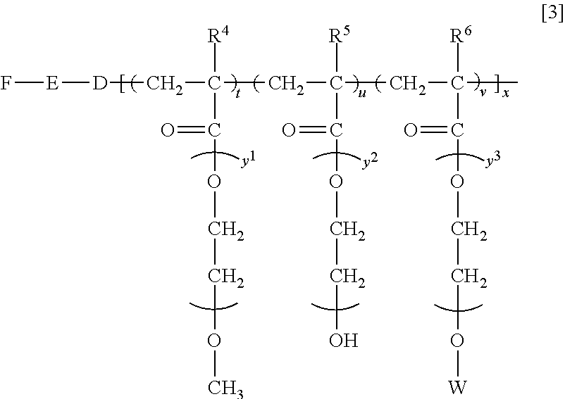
F[E][D]CC(CC(CC(C)(C(OCCO[W])=O)[R6])(C(OCCO)=O)[R5])([R4])C(OCCOC)=O
